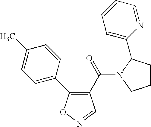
C1(C(=O)N2C(C3=CC=CC=N3)CCC2)=C(C2=CC=C(C)C=C2)ON=C1
